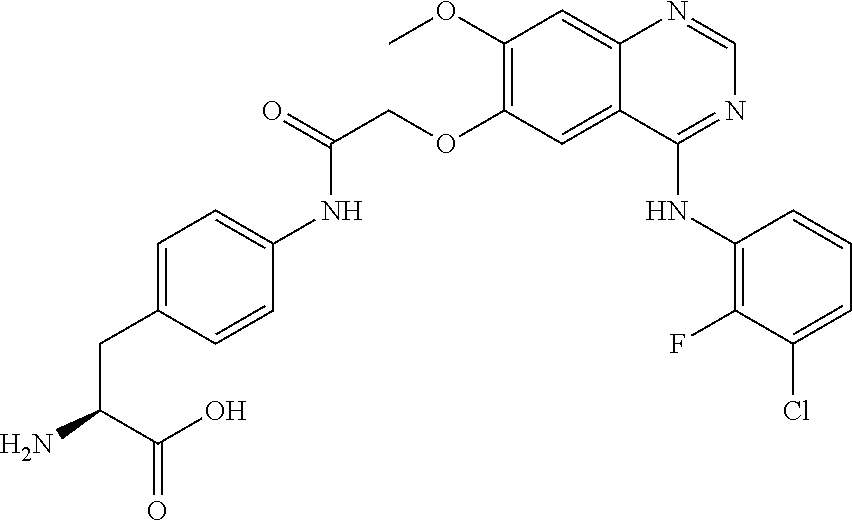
C1(OC)=C(OCC(NC2=CC=C(CC(N)C(O)=O)C=C2)=O)C=C2C(=C1)N=CN=C2NC1=C(F)C(Cl)=CC=C1
